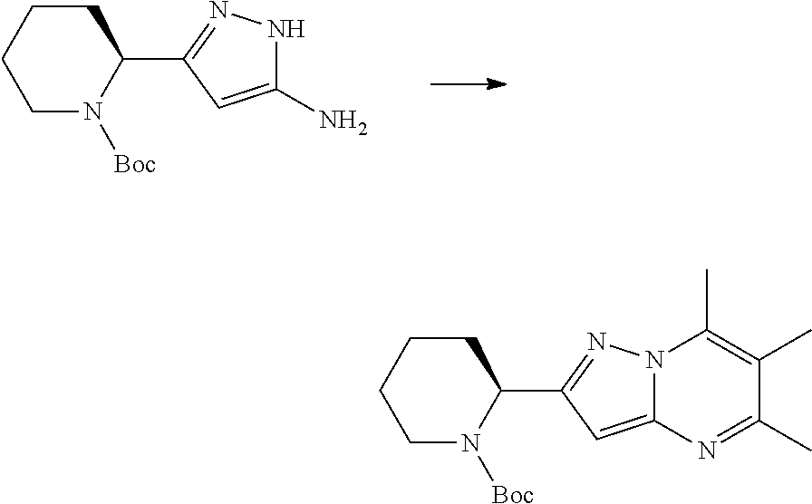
N1C(N)=CC(C2N([Boc])CCCC2)=N1.N12C(=CC(C3N([Boc])CCCC3)=N1)N=C(C)C(C)=C2C
